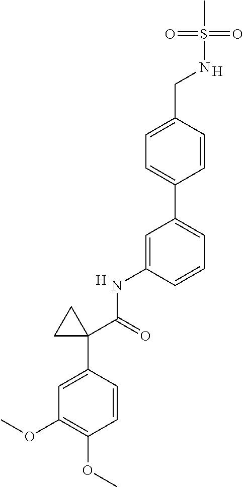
C1=CC(CNS(=O)(=O)C)=CC=C1C1=CC=CC(NC(C2(C3=CC(OC)=C(OC)C=C3)CC2)=O)=C1.[H].[H]
